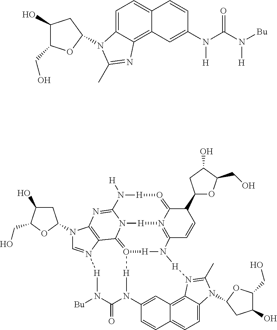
C1(O)C(CO)OC(N2C3=CC=C4C(=C3N=C2C)C=C(N([H])C(=O)N([H])[Bu])C=C4)C1.C1C(O)C(CO)OC1N1C=N2C3=C1N=C1N4C3=O3[H]N(C(=O)N([Bu])[H]2)C2=CC5=C6C(=CC=C5C=C2)N(C2OC(CO)C(O)C2)C(C)=N6[H]N([H]3)C2=N([H]4)C(=O[H]N1[H])C(C1OC(CO)C(O)C1)C=C2
